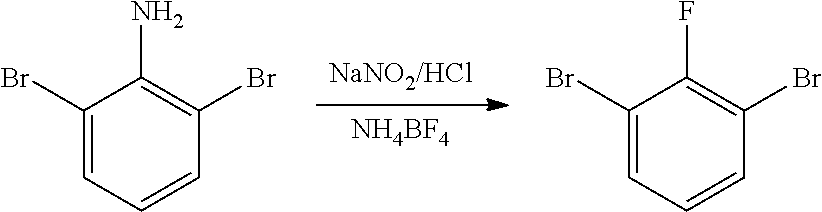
[NH4BF4].C1(Br)=CC=CC(Br)=C1N.C1(Br)=CC=CC(Br)=C1F
